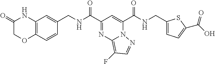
C12=C(C=CC(CNC(C3=NC4=C(F)C=NN4C(C(NCC4=CC=C(C(O)=O)S4)=O)=C3)=O)=C1)OCC(=O)N2
